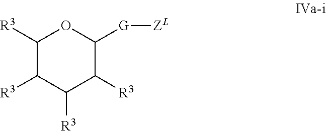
C1([R3])C([R3])C([R3])C([R3])C([G][ZL])O1
